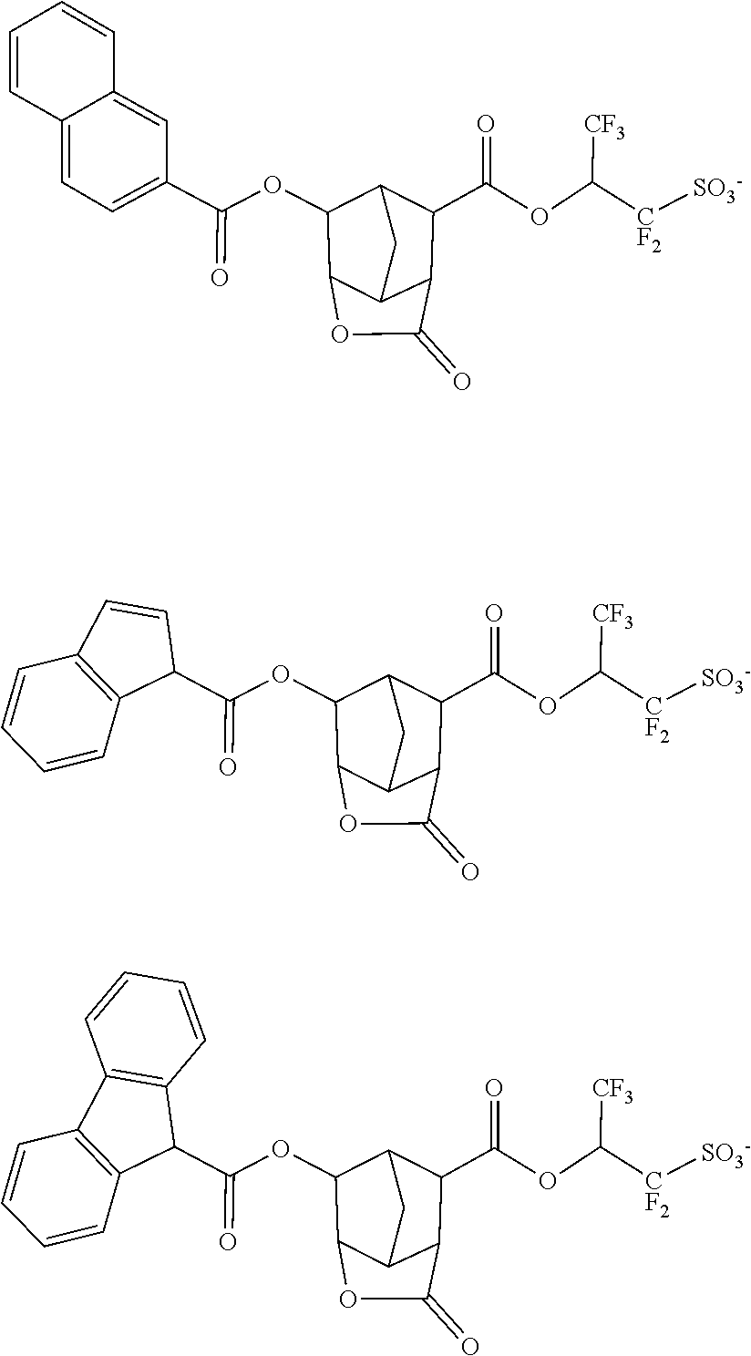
[CF3]C(OC(C1C2C(=O)OC3C2CC1C3OC(C1=CC=C2C(=C1)C=CC=C2)=O)=O)[CF2][SO3-].[CF3]C(OC(C1C2C(=O)OC3C2CC1C3OC(C1C=CC2=C1C=CC=C2)=O)=O)[CF2][SO3-].[CF3]C(OC(C1C2C(=O)OC3C2CC1C3OC(C1C2=C(C3=C1C=CC=C3)C=CC=C2)=O)=O)[CF2][SO3-]
